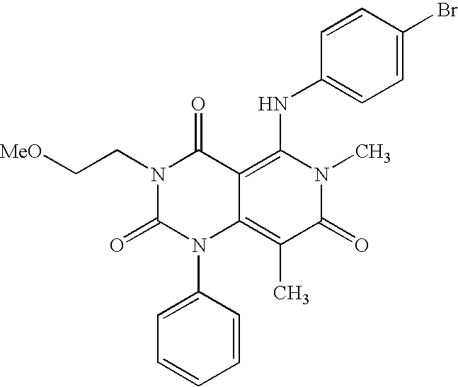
C1=CC(N2C3=C(C)C(=O)N(C)C(NC4=CC=C(Br)C=C4)=C3C(=O)N(CC[MeO])C2=O)=CC=C1
